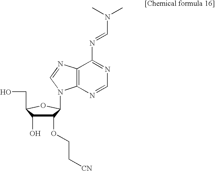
C1(OCC[CN])C(O)C(CO)OC1N1C2=C(N=C1)C(N=CN(C)C)=NC=N2
